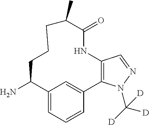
C12=C(N(C([D])([D])[D])N=C1)C1=CC(=CC=C1)C(N)CCCC(C)C(=O)N2
